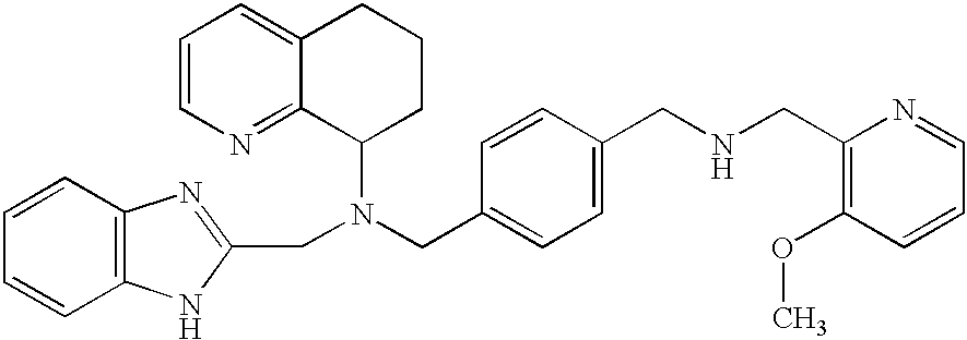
C1=CN=C2C(=C1)CCCC2N(CC1=CC=C(CNCC2=C(OC)C=CC=N2)C=C1)CC1=NC2=C(N1)C=CC=C2
